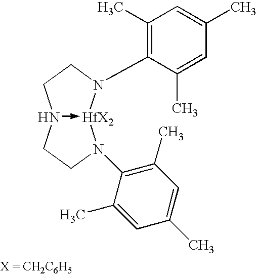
C1(C)=C(N2[HfX2]3-N(CC2)CCN3C2=C(C)C=C(C)C=C2C)C(C)=CC(C)=C1
